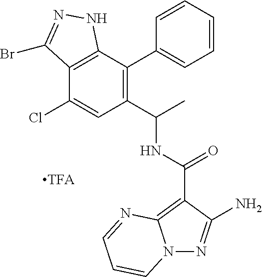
C1=CC=CC(C2=C(C(C)NC(=O)C3=C4N(N=C3N)C=CC=N4)C=C(Cl)C3=C2NN=C3Br)=C1
